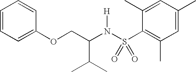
C1=CC=C(OCC(N(S(C2=C(C)C=C(C)C=C2C)(=O)=O)[H])C(C)C)C=C1
